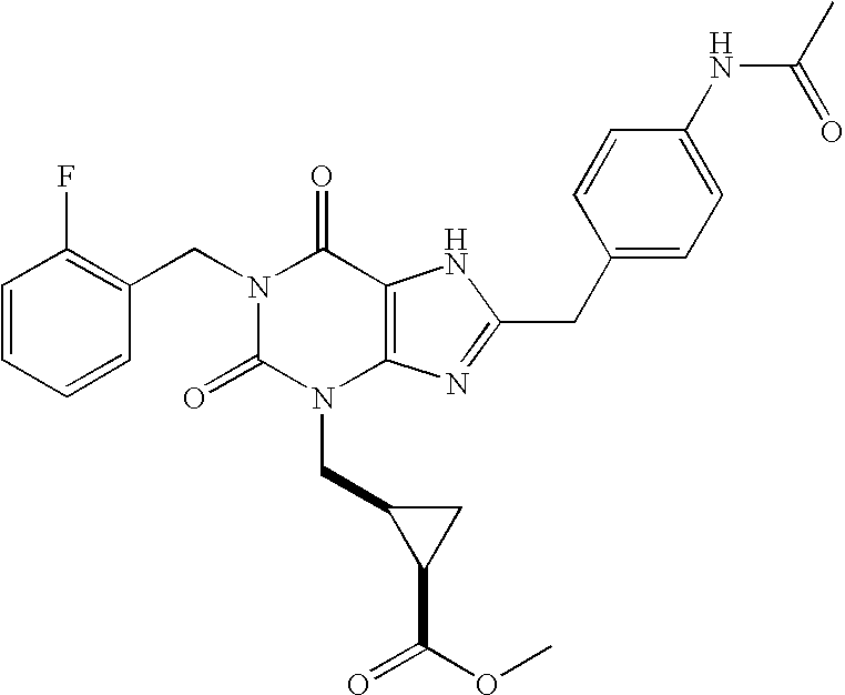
C1=CC=CC(CN2C(=O)N(CC3C(C(OC)=O)C3)C3=C(C2=O)NC(CC2=CC=C(NC(C)=O)C=C2)=N3)=C1F
